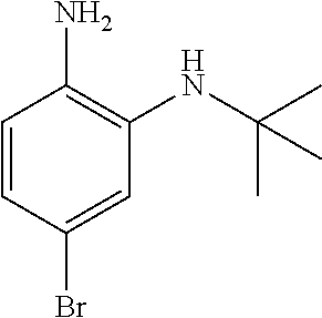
C1=CC(Br)=CC(NC(C)(C)C)=C1N
